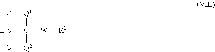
[L-S](C([Q1])([Q2])[W][R1])(=O)=O
